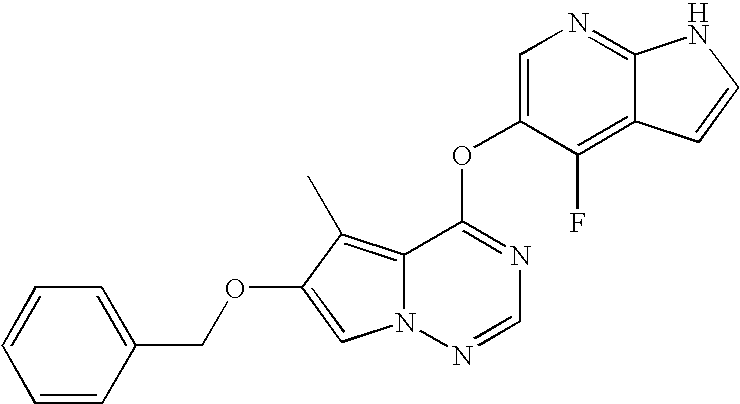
C1=C(OC2=NC=NN3C2=C(C)C(OCC2=CC=CC=C2)=C3)C(F)=C2C(=N1)NC=C2
